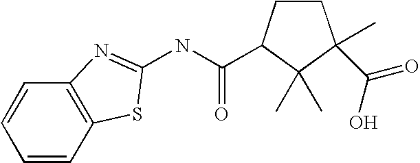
C1=CC2=C(C=C1)N=C(NC(=O)C1CCC(C)(C(O)=O)C1(C)C)S2
